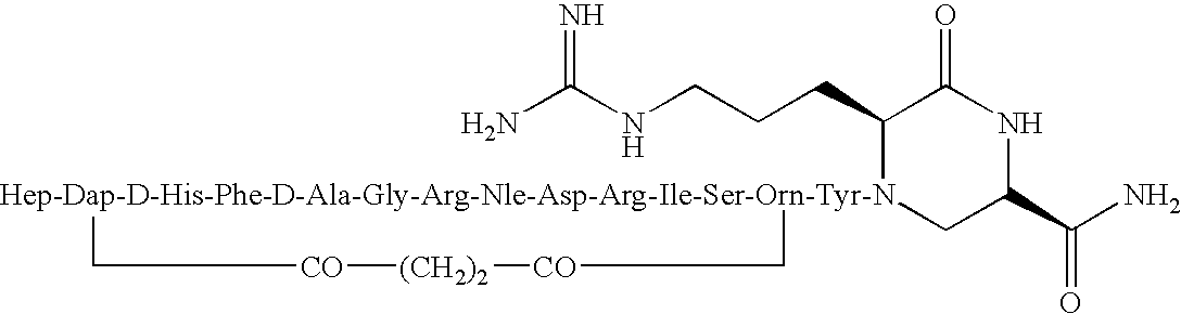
NC(NCCCC1[Hep-Dap-D-His-Phe-D-Ala-Gly-Arg-Nle-Asp-Arg-Ile-Ser-Orn-Tyr-N]2(CC(C(N)=O)NC1=O)C[CO][(CH2)2][CO]C2)=N
